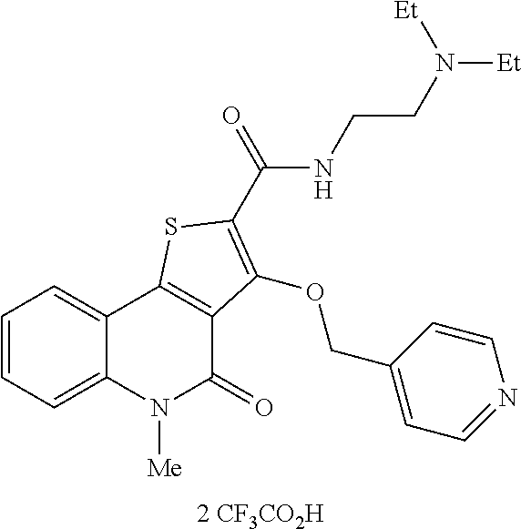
[2 CF3CO2H].C1=CC=C2C(=C1)C1=C(C(=O)N2[Me])C(OCC2=CC=NC=C2)=C(C(NCCN([Et])[Et])=O)S1
